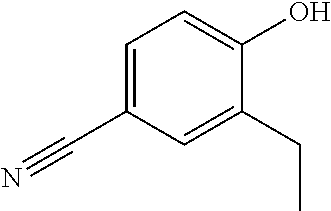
C1=C(C#N)C=C(CC)C(O)=C1
